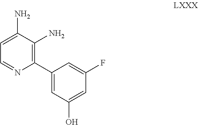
C1(C2=C(N)C(N)=CC=N2)=CC(O)=CC(F)=C1
